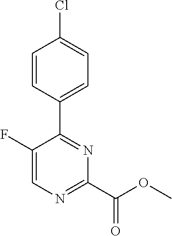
C1(F)=CN=C(C(OC)=O)N=C1C1=CC=C(Cl)C=C1
